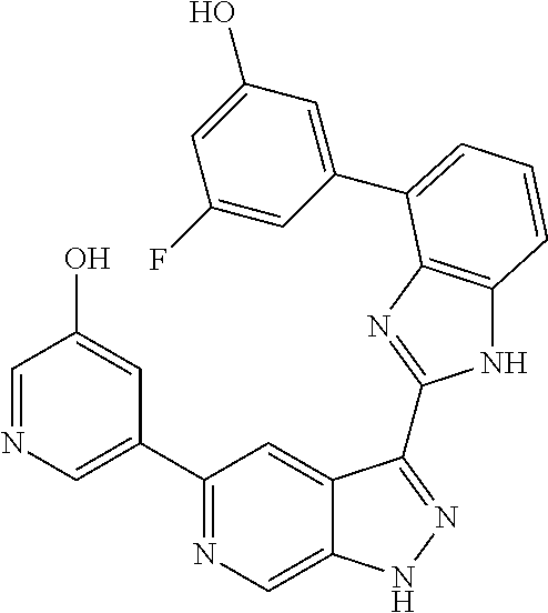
C1(C2=NC=C3C(=C2)C(C2=NC4=C(N2)C=CC=C4C2=CC(O)=CC(F)=C2)=NN3)=CN=CC(O)=C1
